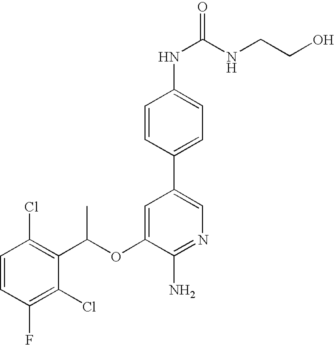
C1=CC(Cl)=C(C(OC2=CC(C3=CC=C(NC(=O)NCCO)C=C3)=CN=C2N)C)C(Cl)=C1F
